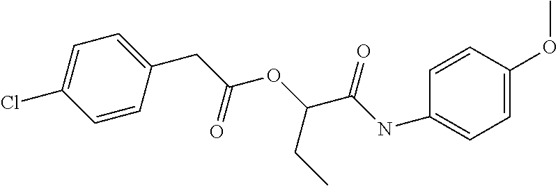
C1(Cl)=CC=C(CC(OC(C(NC2=CC=C(OC)C=C2)=O)CC)=O)C=C1
